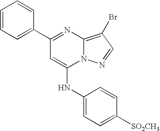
C1=C(C2=NC3=C(Br)C=NN3C(NC3=CC=C([SO2CH3])C=C3)=C2)C=CC=C1
